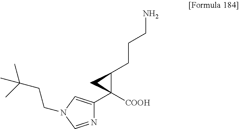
C(N1C=NC(C2([COOH])C(CCCN)C2)=C1)CC(C)(C)C
